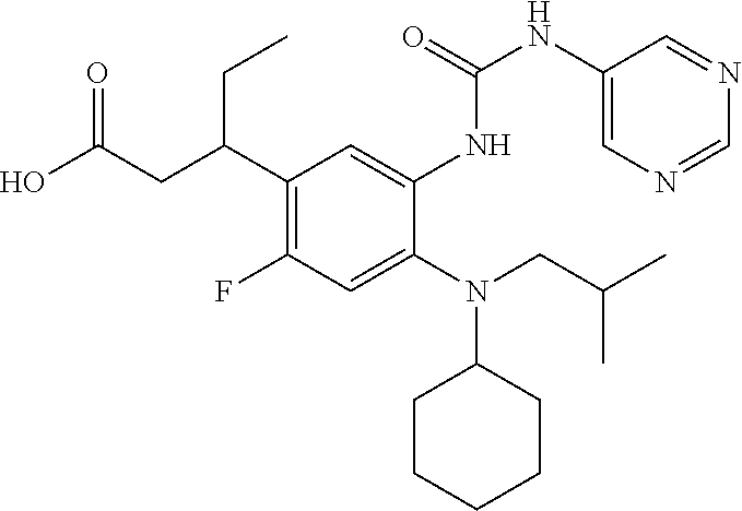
N(C1CCCCC1)(CC(C)C)C1=CC(F)=C(C(CC(O)=O)CC)C=C1NC(=O)NC1=CN=CN=C1
